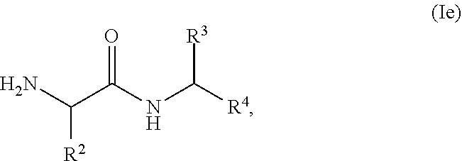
NC([R2])C(=O)NC([R3])[R4]
